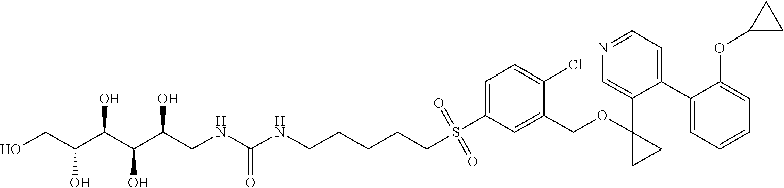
S(C1=CC=C(Cl)C(COC2(C3=CN=CC=C3C3=CC=CC=C3OC3CC3)CC2)=C1)(CCCCCNC(NCC(C(C(C(CO)O)O)O)O)=O)(=O)=O
